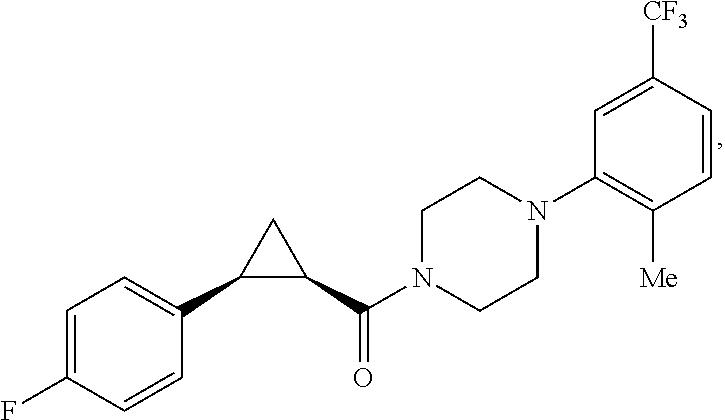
C1=C(F)C=CC(C2C(C(N3CCN(C4=C([Me])C=CC([CF3])=C4)CC3)=O)C2)=C1
